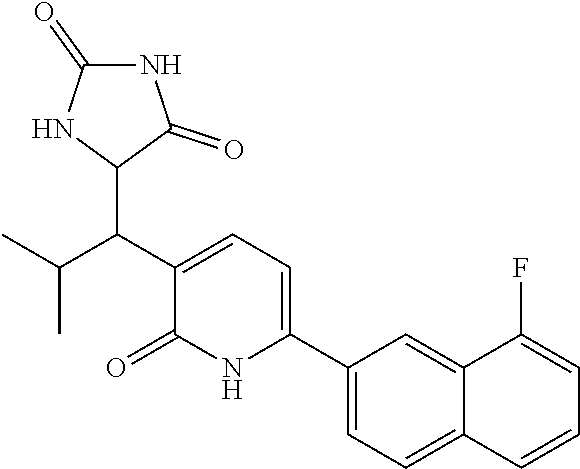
C1(C2=CC=C(C(C(C)C)C3C(=O)NC(=O)N3)C(=O)N2)=CC=C2C(=C1)C(F)=CC=C2
